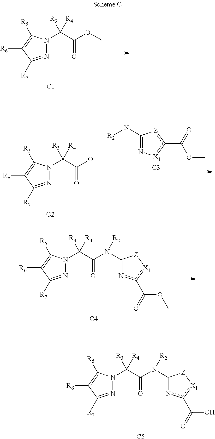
[C5].N1=C([R7])C([R6])=C([R5])N1C(C(=O)N(C1=nc(C(=O)O)[X1][Z]1)[R2])([R3])[R4].N1=C([R7])C([R6])=C([R5])N1C(C(OC)=O)([R3])[R4].[C1].N1=C([R7])C([R6])=C([R5])N1C(C(O)=O)([R3])[R4].[C2].C1(N[R2])=N[X1]c(C(=O)OC)[Z]1.[C3].[C4].N1=C([R7])C([R6])=C([R5])N1C(C(=O)N(C1=nc(C(=O)OC)[X1][Z]1)[R2])([R3])[R4]
